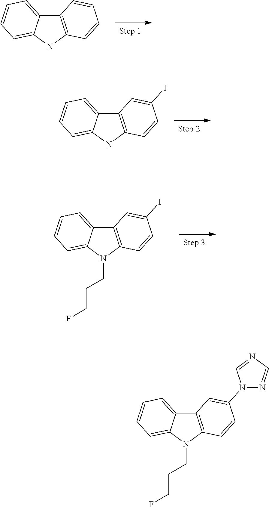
C12=C(NC3=CC=CC=C13)C=CC=C2.C12=C(NC3=CC=CC=C13)C=CC(I)=C2.C12=C(N(CCCF)C3=CC=CC=C13)C=CC(I)=C2.C12=C(N(CCCF)C3=CC=CC=C13)C=CC(N1N=CN=C1)=C2
